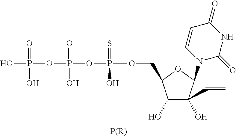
C1(O)C(O)(C#C)C(N2C(=O)NC(=O)C=C2)OC1COP(OP(OP(O)(=O)O)(=O)O)(=S)O.[P(R)]
